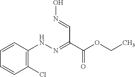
C1=CC(Cl)=C(NN=C(C(OCC)=O)C=NO)C=C1
